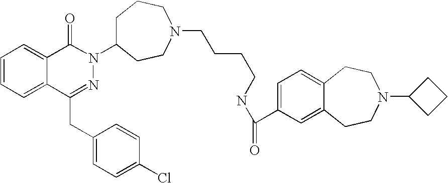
C1=CC=C2C(=C1)C(=O)N(C1CCCN(CCCCNC(=O)C3=CC=C4C(=C3)CCN(C3CCC3)CC4)CC1)N=C2CC1=CC=C(Cl)C=C1
